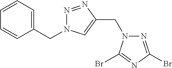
N1=C(Br)N=C(Br)N1CC1=CN(CC2=CC=CC=C2)N=N1
